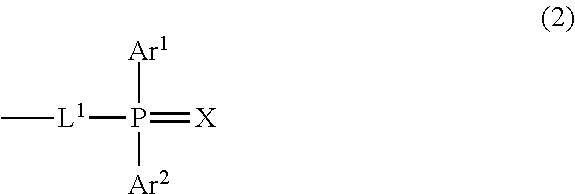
[L1](P(=[X])([Ar1])[Ar2])C
